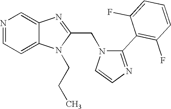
N1=CC=C2C(=C1)N=C(CN1C(C3=C(F)C=CC=C3F)=NC=C1)N2CCC
